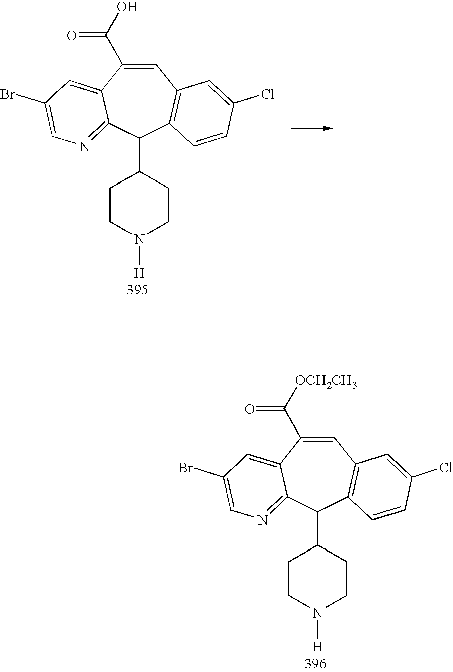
C1=C(C(O)=O)C2=CC(Br)=CN=C2C(C2CCN([H])CC2)C2=C1C=C(Cl)C=C2.C1=C(C([OCH2CH3])=O)C2=CC(Br)=CN=C2C(C2CCN([H])CC2)C2=C1C=C(Cl)C=C2
